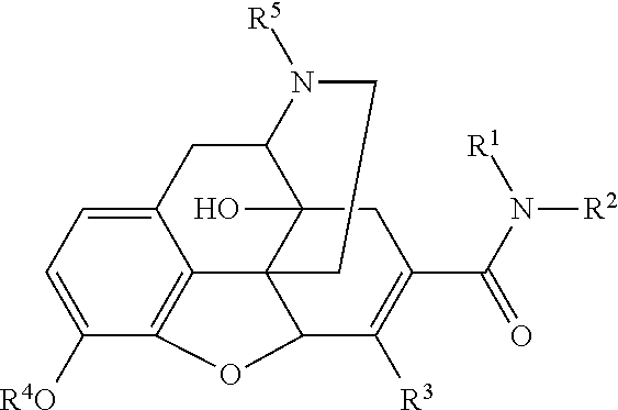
C12=CC=C([R4O])C3=C1C14C(O)(C(C2)N([R5])CC1)CC(C(N([R2])[R1])=O)=C([R3])C4O3
